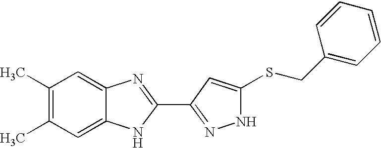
C1(C)=C(C)C=C2C(=C1)N=C(C1=NNC(SCC3=CC=CC=C3)=C1)N2
